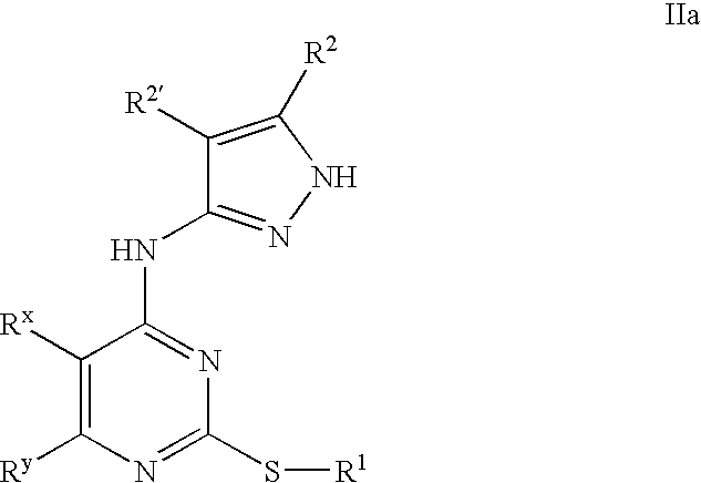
C1([R2])=C([R2])NN=C1NC1=NC(S[R1])=NC([Ry])=C1[Rx]
